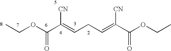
CCOC(C(=CCC=C(C(OCC)=O)[CN])[CN])=O
